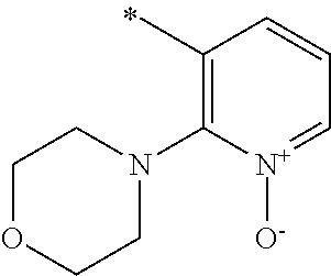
C1(C)=C(N2CCOCC2)[N+]([O-])=CC=C1
